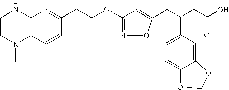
C1CN(C)C2=C(N1)N=C(CCOC1=NOC(CC(CC(O)=O)C3=CC=C4C(=C3)OCO4)=C1)C=C2
